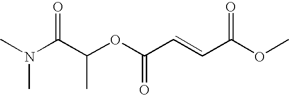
N(C(C(OC(C=CC(OC)=O)=O)C)=O)(C)C
